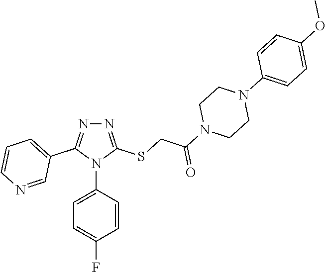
N1=C(SCC(=O)N2CCN(C3=CC=C(OC)C=C3)CC2)N(C2=CC=C(F)C=C2)C(C2=CC=CN=C2)=N1
